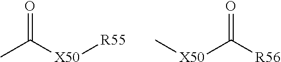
O=C([X50][R55])C.C[X50]C([R56])=O
